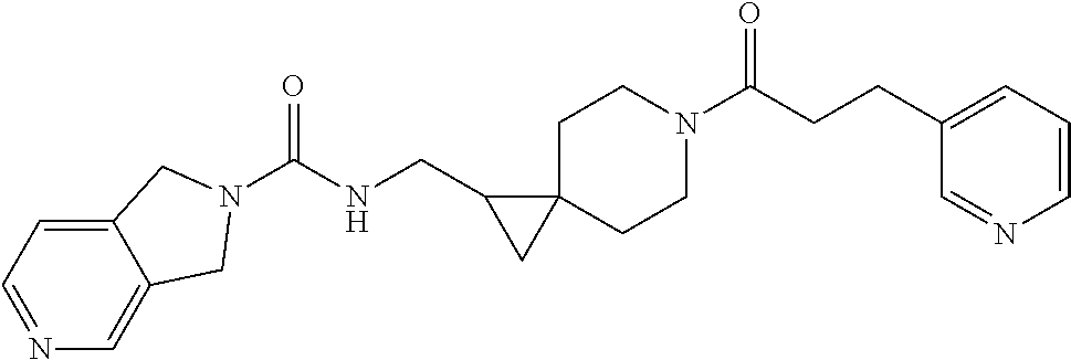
C1C2(CCN(C(CCC3=CC=CN=C3)=O)C1)C(CNC(=O)N1CC3=CN=CC=C3C1)C2
